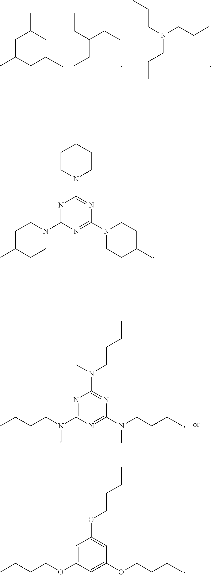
C(CN(CCC)CCC)C.CCC(CC)CC.C1C(C)CC(C)CC1C.N1=C(N2CCC(C)CC2)N=C(N2CCC(C)CC2)N=C1N1CCC(C)CC1.C1=C(OCCCC)C=C(OCCCC)C=C1OCCCC.N1=C(N(CCCC)C)N=C(N(CCCC)C)N=C1N(CCCC)C
